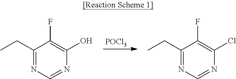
C1(CC)=NC=NC(O)=C1F.[POCl3].C1(CC)=NC=NC(Cl)=C1F
